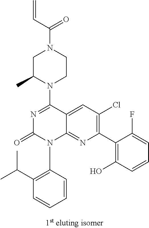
C12=CC(Cl)=C(C3=C(O)C=CC=C3F)N=C1N(C1=C(C(C)C)C=CC=C1)C(=O)N=C2N1CCN(C(C=C)=O)CC1C
